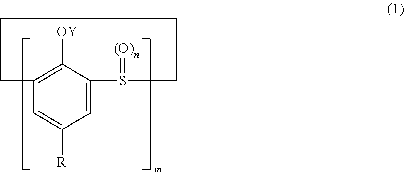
C12=C([OY])C(=CC([R])=C1)S(=[(O)])CCCC2
